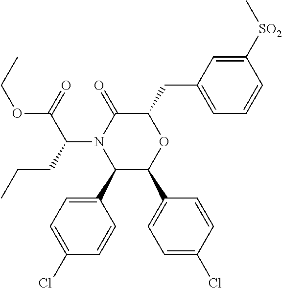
C1(C2=CC=C(Cl)C=C2)C(C2=CC=C(Cl)C=C2)OC(CC2=CC=CC([SO2]C)=C2)C(=O)N1C(C(=O)OCC)CCC
